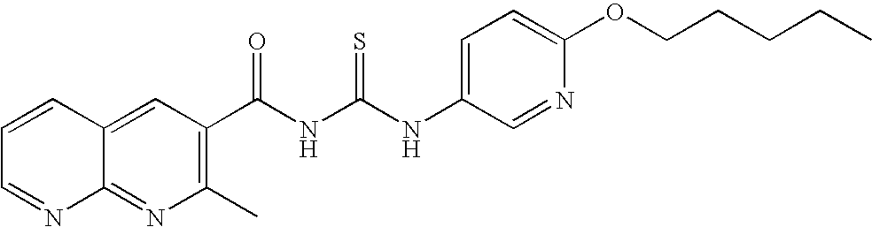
C(NC(NC1=CC=C(OCCCCC)N=C1)=S)(=O)C1=C(C)N=C2C(=C1)C=CC=N2
